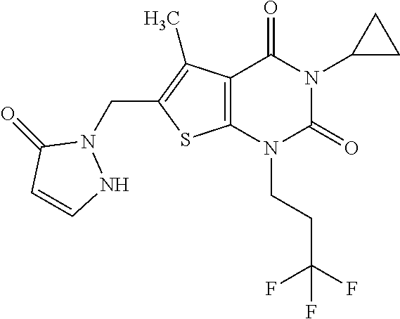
C12=C(N(CCC(F)(F)F)C(=O)N(C3CC3)C1=O)SC(CN1C(=O)C=CN1)=C2C
